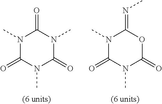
N1(C)C(=O)N(C)C(=O)N(C)C1=O.N1(C)C(=O)N(C)C(=O)OC1=NC
